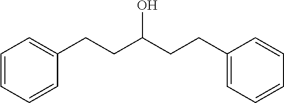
C1=CC=CC(CCC(CCC2=CC=CC=C2)O)=C1
